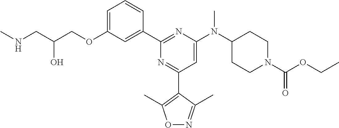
C1=C(OCC(CNC)O)C=C(C2=NC(N(C3CCN(C(OCC)=O)CC3)C)=CC(C3=C(C)ON=C3C)=N2)C=C1
